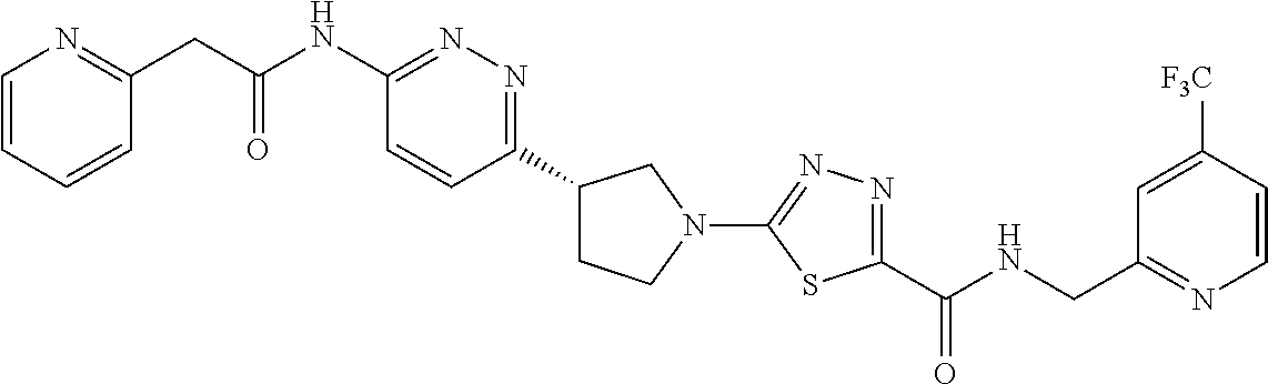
C1=CN=C(CC(NC2=NN=C(C3CCN(C4=NN=C(C(NCC5=NC=CC([F3C])=C5)=O)S4)C3)C=C2)=O)C=C1
